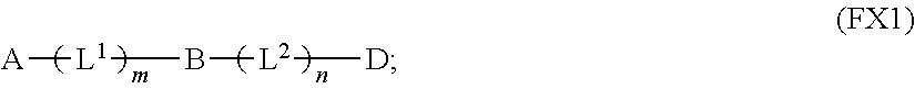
[A][L1]B[L2][D]
